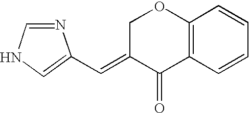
N1=CNC=C1C=C1C(=O)C2=C(OC1)C=CC=C2
